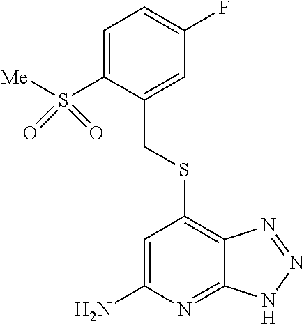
C1=C(S([Me])(=O)=O)C(CSC2=C3C(=NC(N)=C2)NN=N3)=CC(F)=C1
